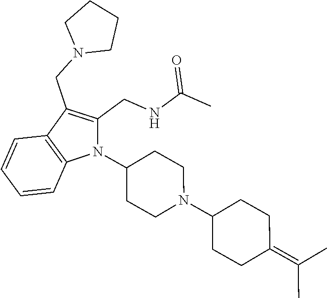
C1(CNC(=O)C)=C(CN2CCCC2)C2=C(N1C1CCN(C3CCC(=C(C)C)CC3)CC1)C=CC=C2
